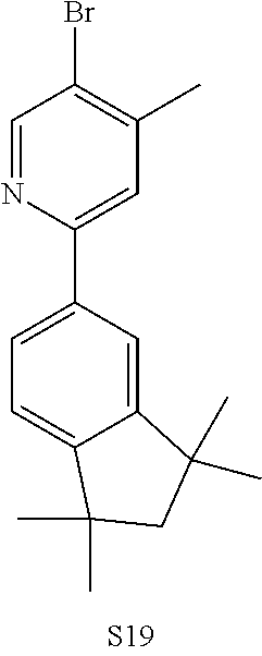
C1(C2=CC(C)=C(Br)C=N2)=CC=C2C(=C1)C(C)(C)CC2(C)C
